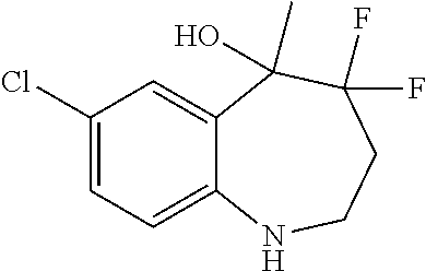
C1(Cl)=CC=C2C(=C1)C(C)(O)C(F)(F)CCN2
